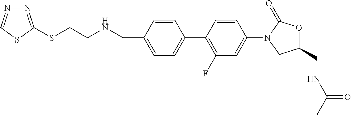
C(C1=CC=C(C2=C(F)C=C(N3CC(CNC(C)=O)OC3=O)C=C2)C=C1)NCCSC1=NN=CS1
